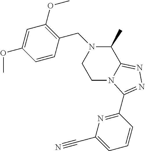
C1=CC(CN2CCN3C(=NN=C3C3=NC(C#N)=CC=C3)C2C)=C(OC)C=C1OC
